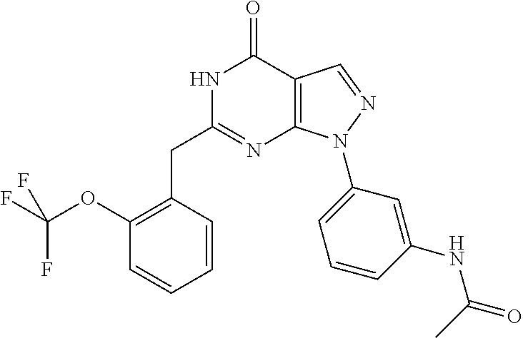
N1C(CC2=C(OC(F)(F)F)C=CC=C2)=NC2=C(C1=O)C=NN2C1=CC=CC(NC(=O)C)=C1
